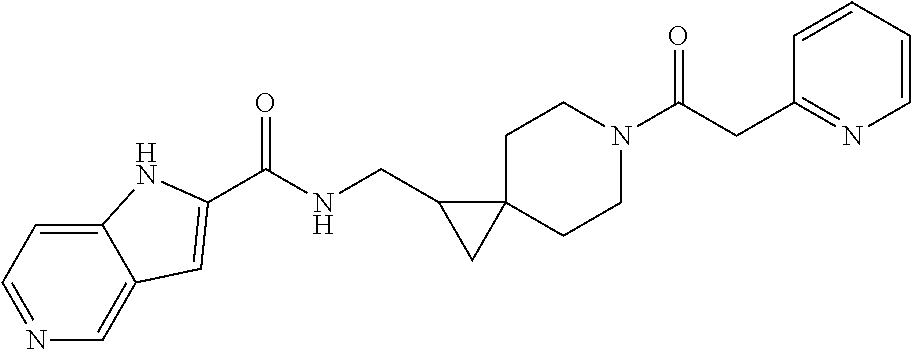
C1N(C(CC2=NC=CC=C2)=O)CCC2(C1)C(CNC(=O)C1=CC3=CN=CC=C3N1)C2
